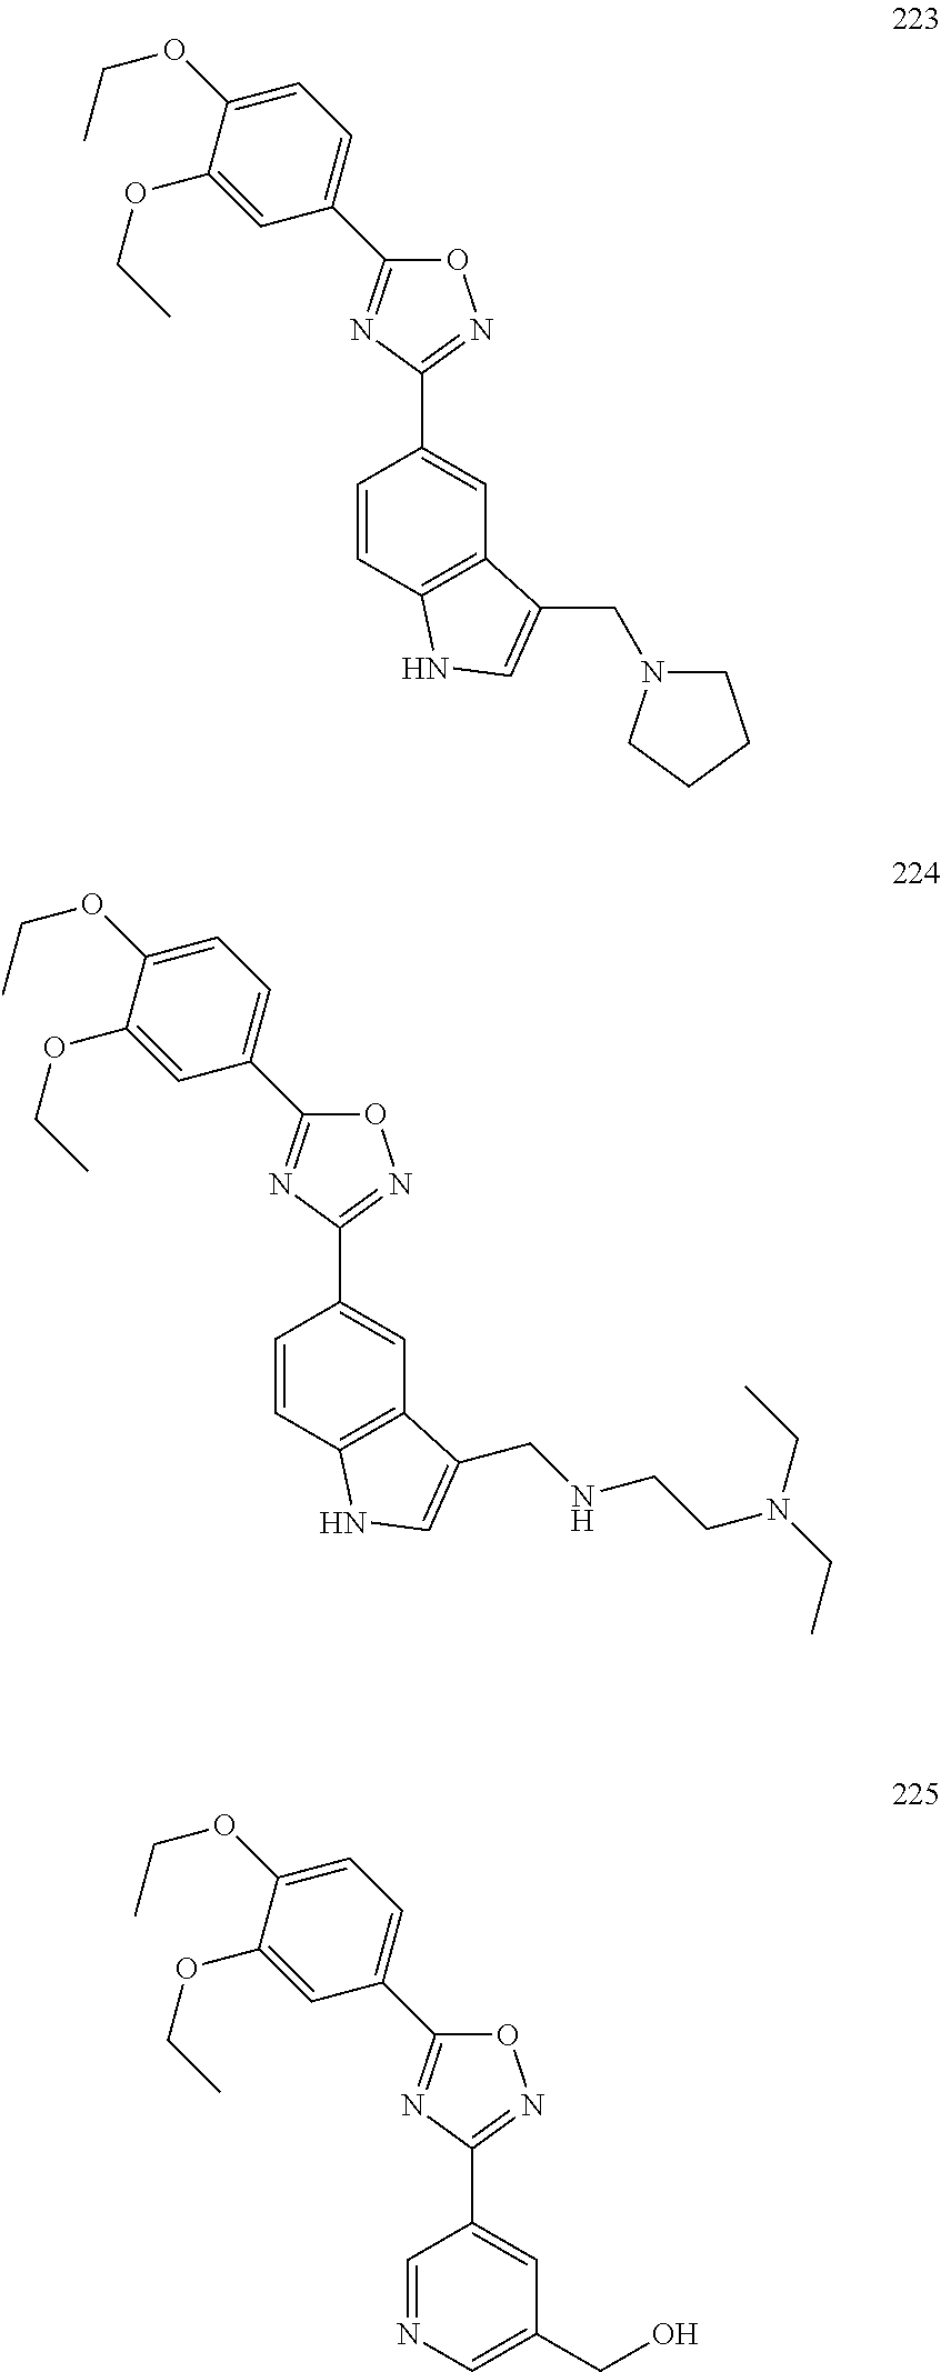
O1C(C2=CC=C(OCC)C(OCC)=C2)=NC(C2=CC3=C(C=C2)NC=C3CN2CCCC2)=N1.O1C(C2=CC=C(OCC)C(OCC)=C2)=NC(C2=CC3=C(C=C2)NC=C3CNCCN(CC)CC)=N1.O1C(C2=CC=C(OCC)C(OCC)=C2)=NC(C2=CC(CO)=CN=C2)=N1
